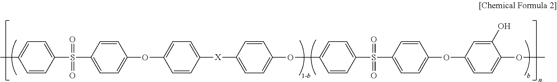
C1=CC(S(=O)(=O)C2=CC=C(OC3=CC=C([X]C4=CC=C(OC5=CC=C(S(=O)(=O)C6=CC=C(OC7=CC=C(OC)C(O)=C7)C=C6)C=C5)C=C4)C=C3)C=C2)=CC=C1C
